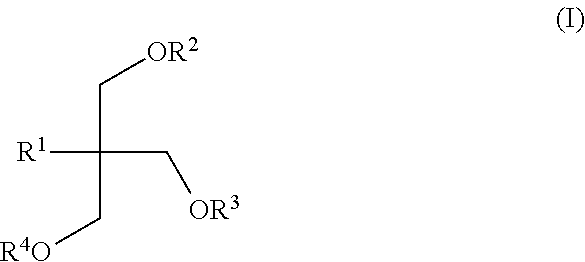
C(C([R1])(C[OR3])C[R4O])[OR2]
